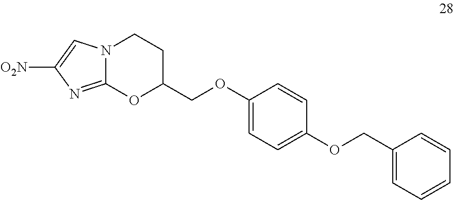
[O2N]C1=CN2C(=N1)OC(COC1=CC=C(OCC3=CC=CC=C3)C=C1)CC2
